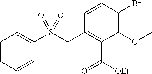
C1=CC(Br)=C(OC)C(C([OEt])=O)=C1CS(C1=CC=CC=C1)(=O)=O
